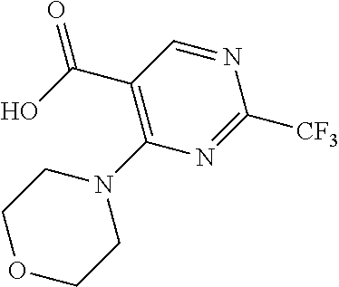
C(C1=C(N2CCOCC2)N=C([CF3])N=C1)(O)=O
